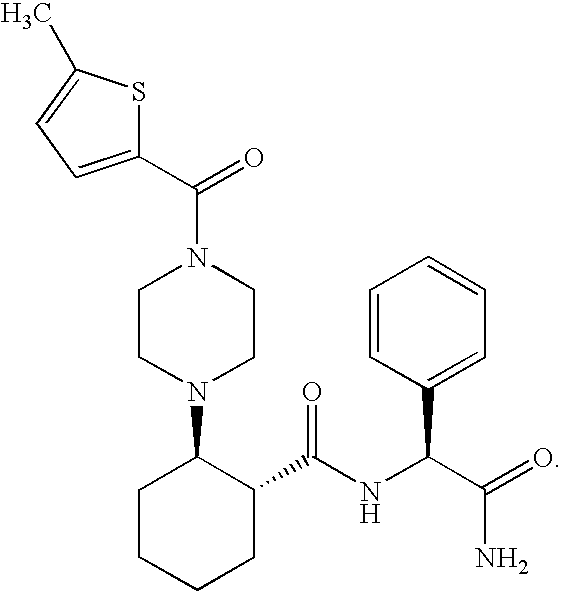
C1CN(C2CCCCC2C(NC(C(=O)N)C2=CC=CC=C2)=O)CCN1C(C1=CC=C(C)S1)=O
